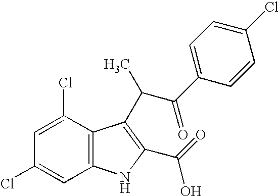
C1(Cl)=CC2=C(C(Cl)=C1)C(C(C)C(C1=CC=C(Cl)C=C1)=O)=C(C(O)=O)N2
